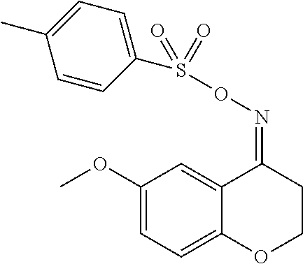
C1(OC)=CC=C2C(=C1)C(=NOS(=O)(=O)C1=CC=C(C)C=C1)CCO2
